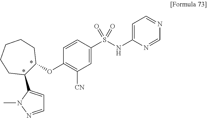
O(C1=C([CN])C=C(S(NC2=CC=NC=N2)(=O)=O)C=C1)C1C(C2=CC=NN2C)CCCCC1
